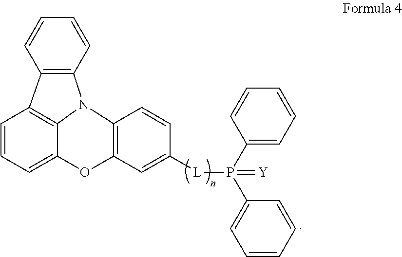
C12=C(C=CC=C1)N1C3=C2C=CC=C3OC2=C1C=CC([L]P(C1=CC=CC=C1)(C1=CC=CC=C1)=[Y])=C2
